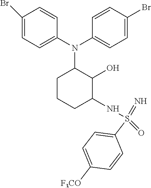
C1(Br)=CC=C(N(C2=CC=C(Br)C=C2)C2CCCC(NS(=N)(=O)C3=CC=C([F3CO])C=C3)C2O)C=C1
